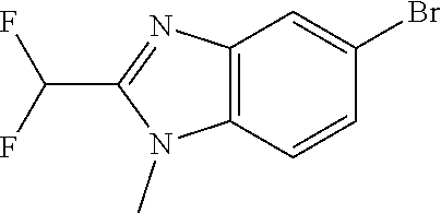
C12=C(C=CC(Br)=C1)N(C)C(C(F)F)=N2
